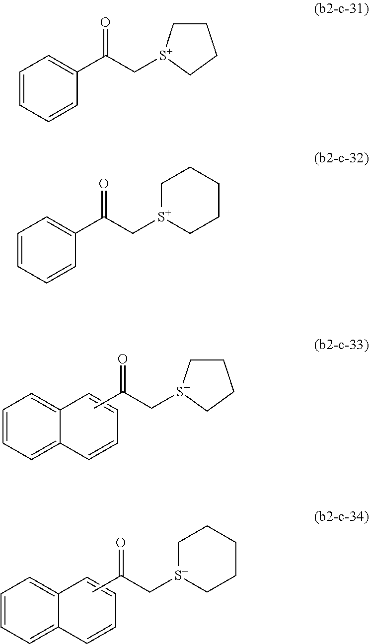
C1C[S+](CC(C)=O)CC1.C1=CC2=CC=CC=C2C=C1.C1[S+](CC(C)=O)CCCC1.C1=CC2=CC=CC=C2C=C1.C1C[S+](CC(C2=CC=CC=C2)=O)CC1.C1[S+](CC(C2=CC=CC=C2)=O)CCCC1
